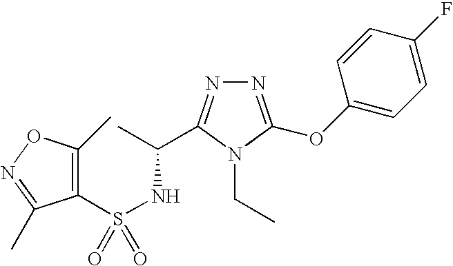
S(NC(C)C1=NN=C(OC2=CC=C(F)C=C2)N1CC)(=O)(=O)C1=C(C)ON=C1C
